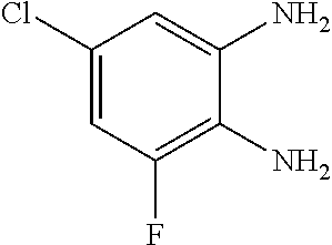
C1(Cl)=CC(F)=C(N)C(N)=C1
